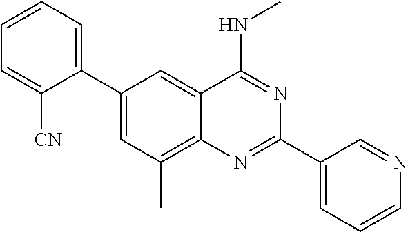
C1(C2=CC=CC=C2[CN])=CC(C)=C2C(=C1)C(NC)=NC(C1=CC=CN=C1)=N2
